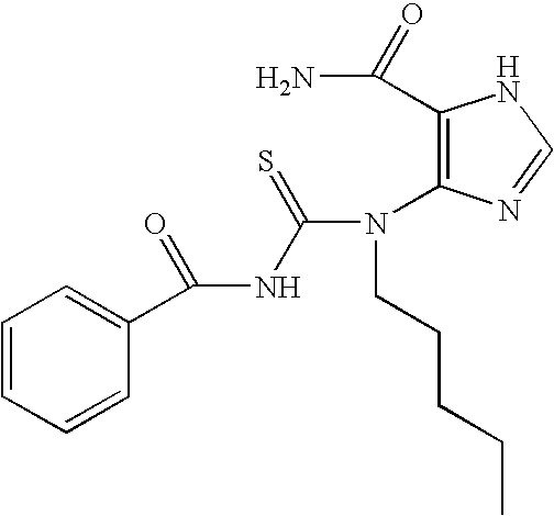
C1(C(N)=O)=C(N(CCCCC)C(NC(C2=CC=CC=C2)=O)=S)N=CN1
